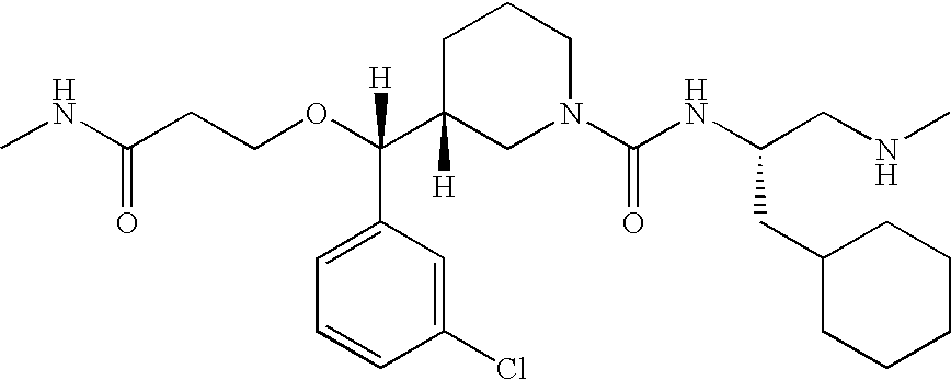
O(C(C1([H])CN(C(NC(CNC)CC2CCCCC2)=O)CCC1)(C1=CC=CC(Cl)=C1)[H])CCC(NC)=O
